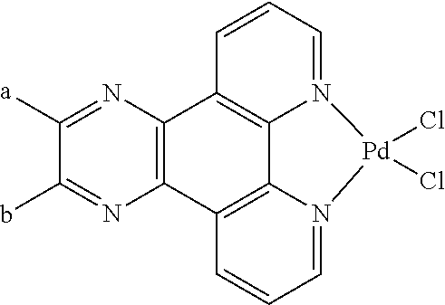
C1([a])=NC2=C(N=C1b)C1=C3C4=C2C=CC=N4[Pd](Cl)(Cl)N3=CC=C1
